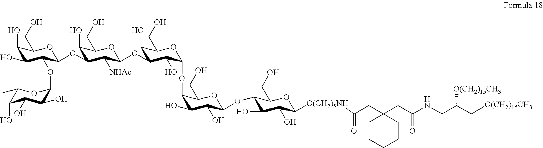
C1(O)C(O)C(OC2C(O)C(O)C(O)C(C)O2)C(OC2C(O)C(CO)OC(OC3C(O)C(CO)OC(OC4C(O)C(O)C(OC5C(O)C(O)C([O(CH2)5NH]C(CC6(CC(NCC([O(CH2)15CH3])C[O(CH2)15CH3])=O)CCCCC6)=O)OC5CO)OC4CO)C3O)C2[NHAc])OC1CO
